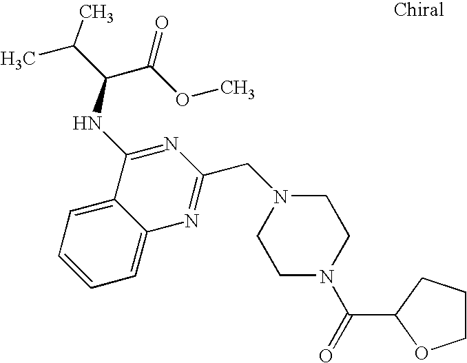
N1(CC2=NC3=CC=CC=C3C(NC(C(OC)=O)C(C)C)=N2)CCN(C(=O)C2CCCO2)CC1
